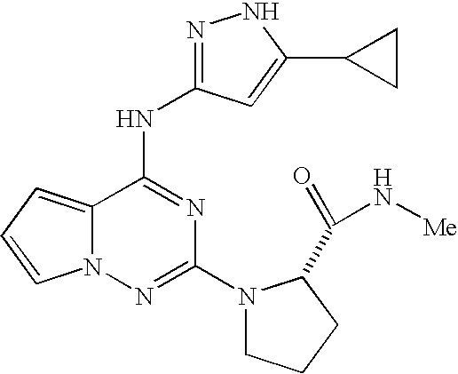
C12=CC=CN1N=C(N1CCCC1C(=O)N[Me])N=C2NC1=NNC(C2CC2)=C1
